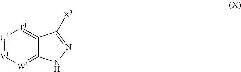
[U1]1=[V1][W1]=C2C(=[T1]1)C([X3])=NN2
